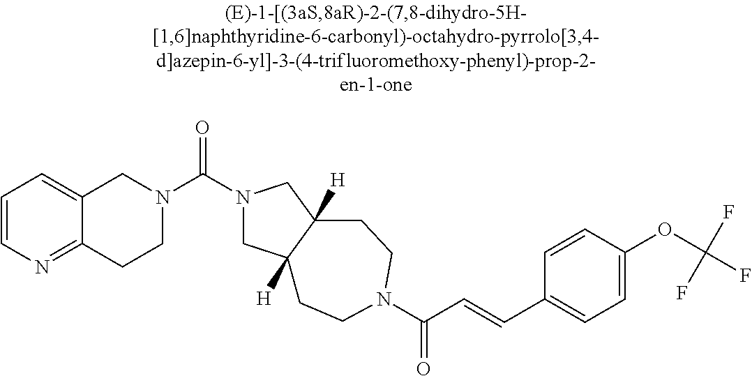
C12=CC=CN=C1CCN(C(N1CC3([H])C([H])(C1)CCN(C(C=CC1=CC=C(OC(F)(F)F)C=C1)=O)CC3)=O)C2
